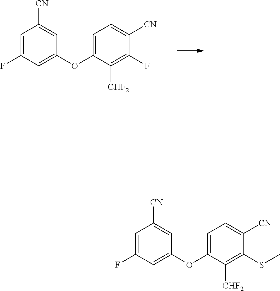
C1=C(F)C=C(OC2=CC=C([CN])C(F)=C2[CHF2])C=C1[CN].C1=C(F)C=C(OC2=CC=C([CN])C(SC)=C2[CHF2])C=C1[CN]
